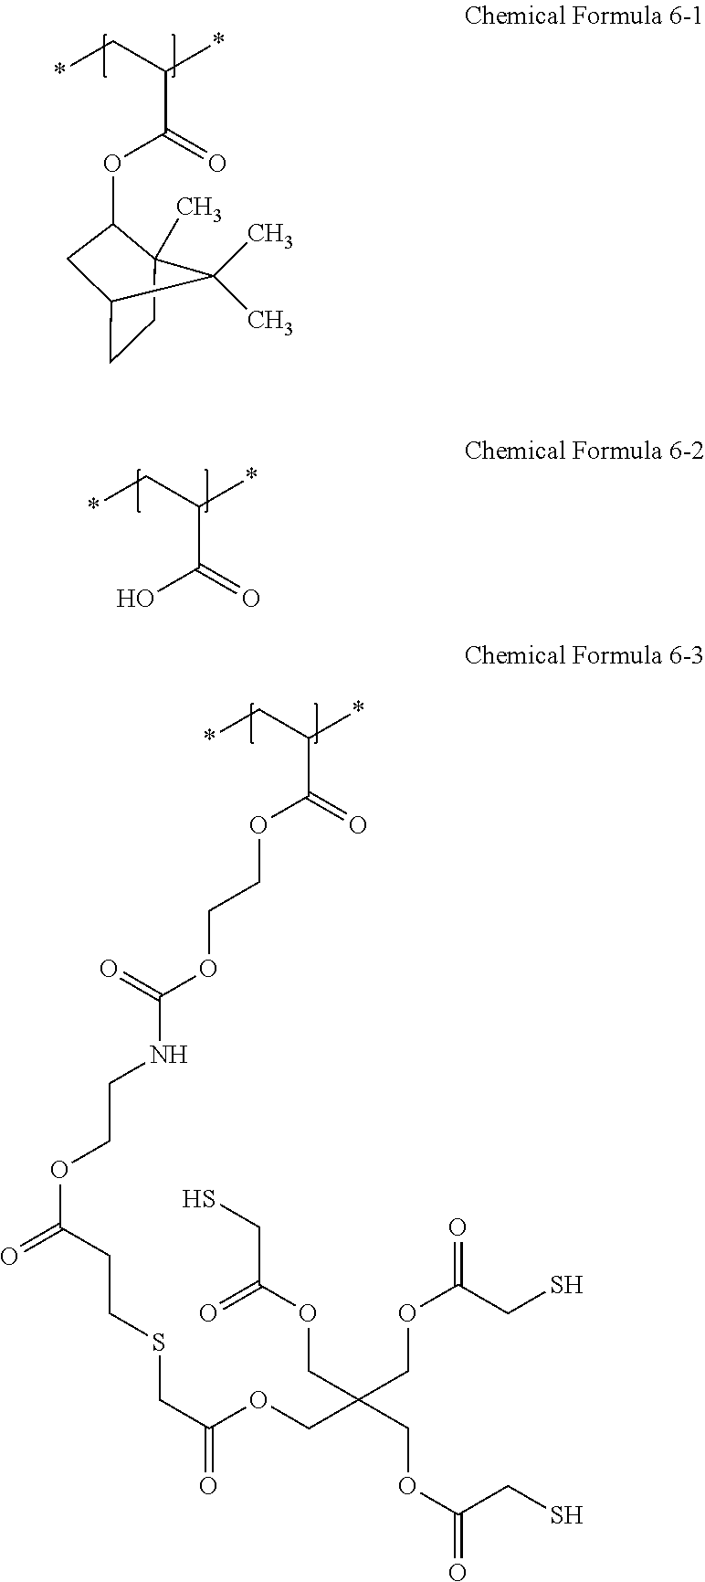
*CC(*)C(=O)OC1CC2CCC1(C)C2(C)C.*CC(*)C(=O)O.*CC(*)C(=O)OCCOC(NCCOC(=O)CCSCC(=O)OCC(COC(=O)CS)(COC(=O)CS)COC(CS)=O)=O
